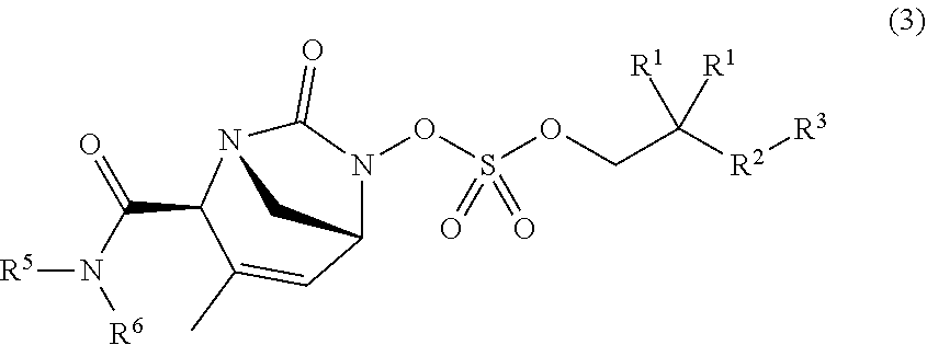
O(CC([R2][R3])([R1])[R1])S(ON1C(=O)N2C(C(=O)N([R5])[R6])C(C)=CC1C2)(=O)=O
